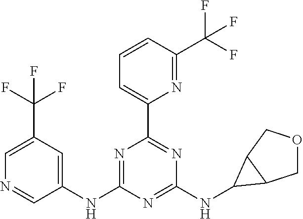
C1=C(C(F)(F)F)C=C(NC2=NC(C3=CC=CC(C(F)(F)F)=N3)=NC(NC3C4COCC43)=N2)C=N1
